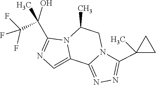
FC(F)(F)C(C)(C1=NC=C2N1C(C)CN1C2=NN=C1C1(C)CC1)O
